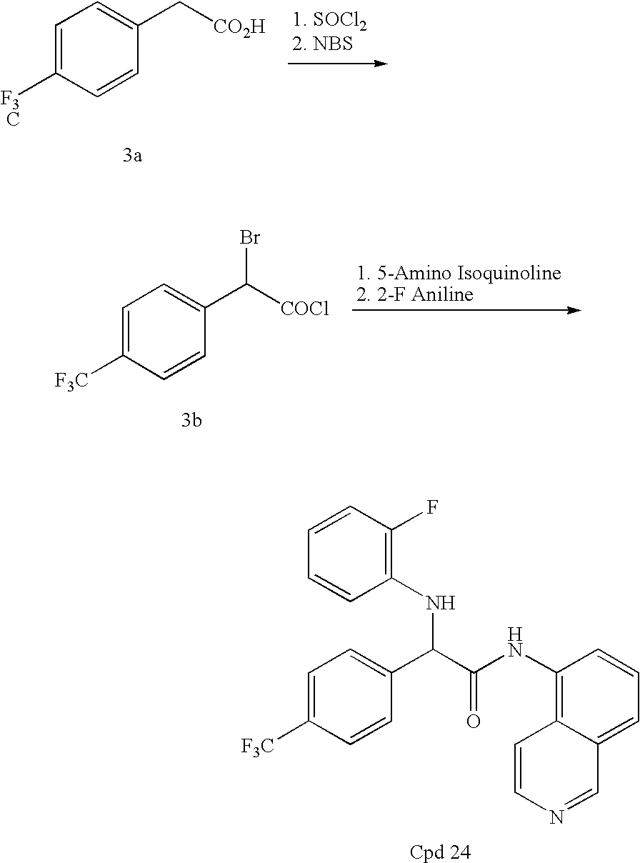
C1(NC(C(C2=CC=C([F3C])C=C2)NC2=C(F)C=CC=C2)=O)=C2C(=CC=C1)C=NC=C2.[CO2H]CC1=CC=C([F3C])C=C1.[COCl]C(C1=CC=C([F3C])C=C1)Br
